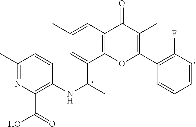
C1(C)=NC(C(=O)O)=C(NC(C2=CC(C)=CC3=C2OC(C2=C(F)C=CC=C2)=C(C)C3=O)C)C=C1
